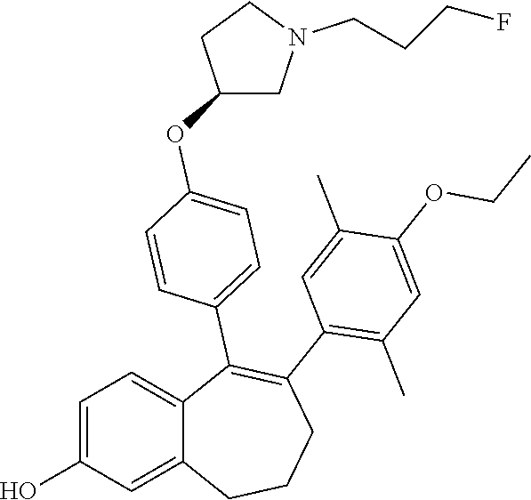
C1=C(O)C=C2C(=C1)C(C1=CC=C(OC3CN(CCCF)CC3)C=C1)=C(C1=C(C)C=C(OCC)C(C)=C1)CCC2
